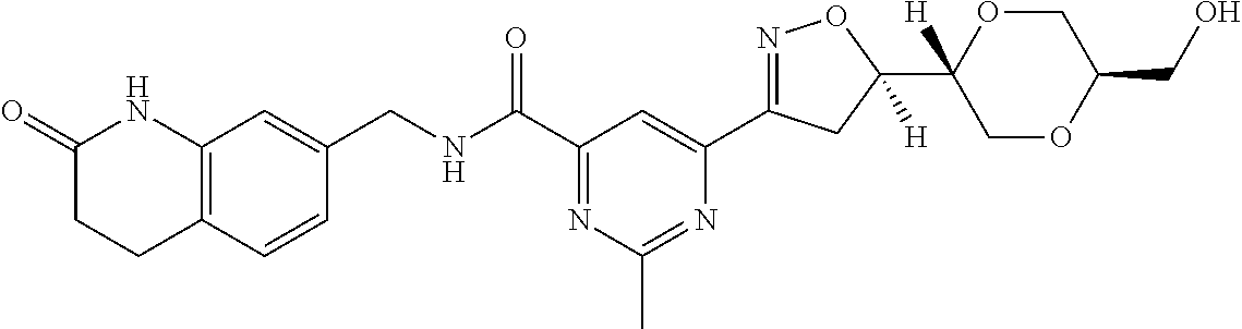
C1(CNC(C2=NC(C)=NC(C3=NOC(C4([H])COC(CO)CO4)([H])C3)=C2)=O)=CC2=C(C=C1)CCC(=O)N2
